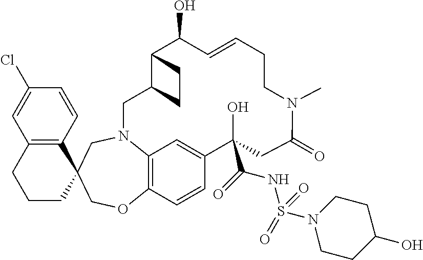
C1(Cl)=CC2=C(C=C1)C1(CCC2)COC2=C3N(C1)CC1C(C(O)C=CCCN(C)C(=O)CC(O)(C(=O)NS(N4CCC(O)CC4)(=O)=O)C(=C3)C=C2)CC1
